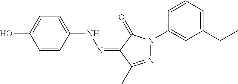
C1=CC(NN=C2C(C)=NN(C3=CC(CC)=CC=C3)C2=O)=CC=C1O
